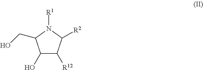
C1(O)C([R12])C([R2])N([R1])C1CO
